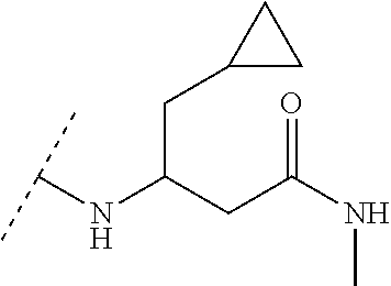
C(C(CC(NC)=O)NC(C)C)C1CC1
